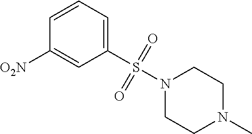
C1(S(N2CCN(C)CC2)(=O)=O)=CC=CC([O2N])=C1
